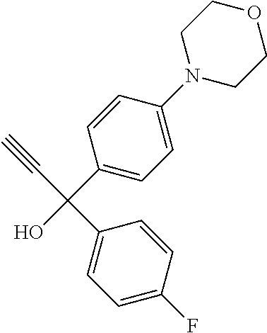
C1(C(O)(C#C)C2=CC=C(F)C=C2)=CC=C(N2CCOCC2)C=C1
